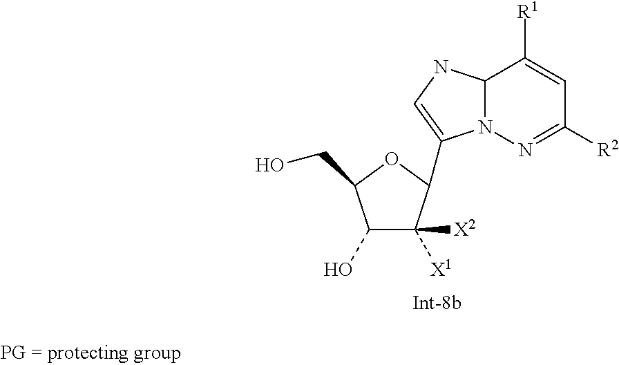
C1(O)C([X1])([X2])C(C2=CNC3N2N=C([R2])C=C3[R1])OC1CO
